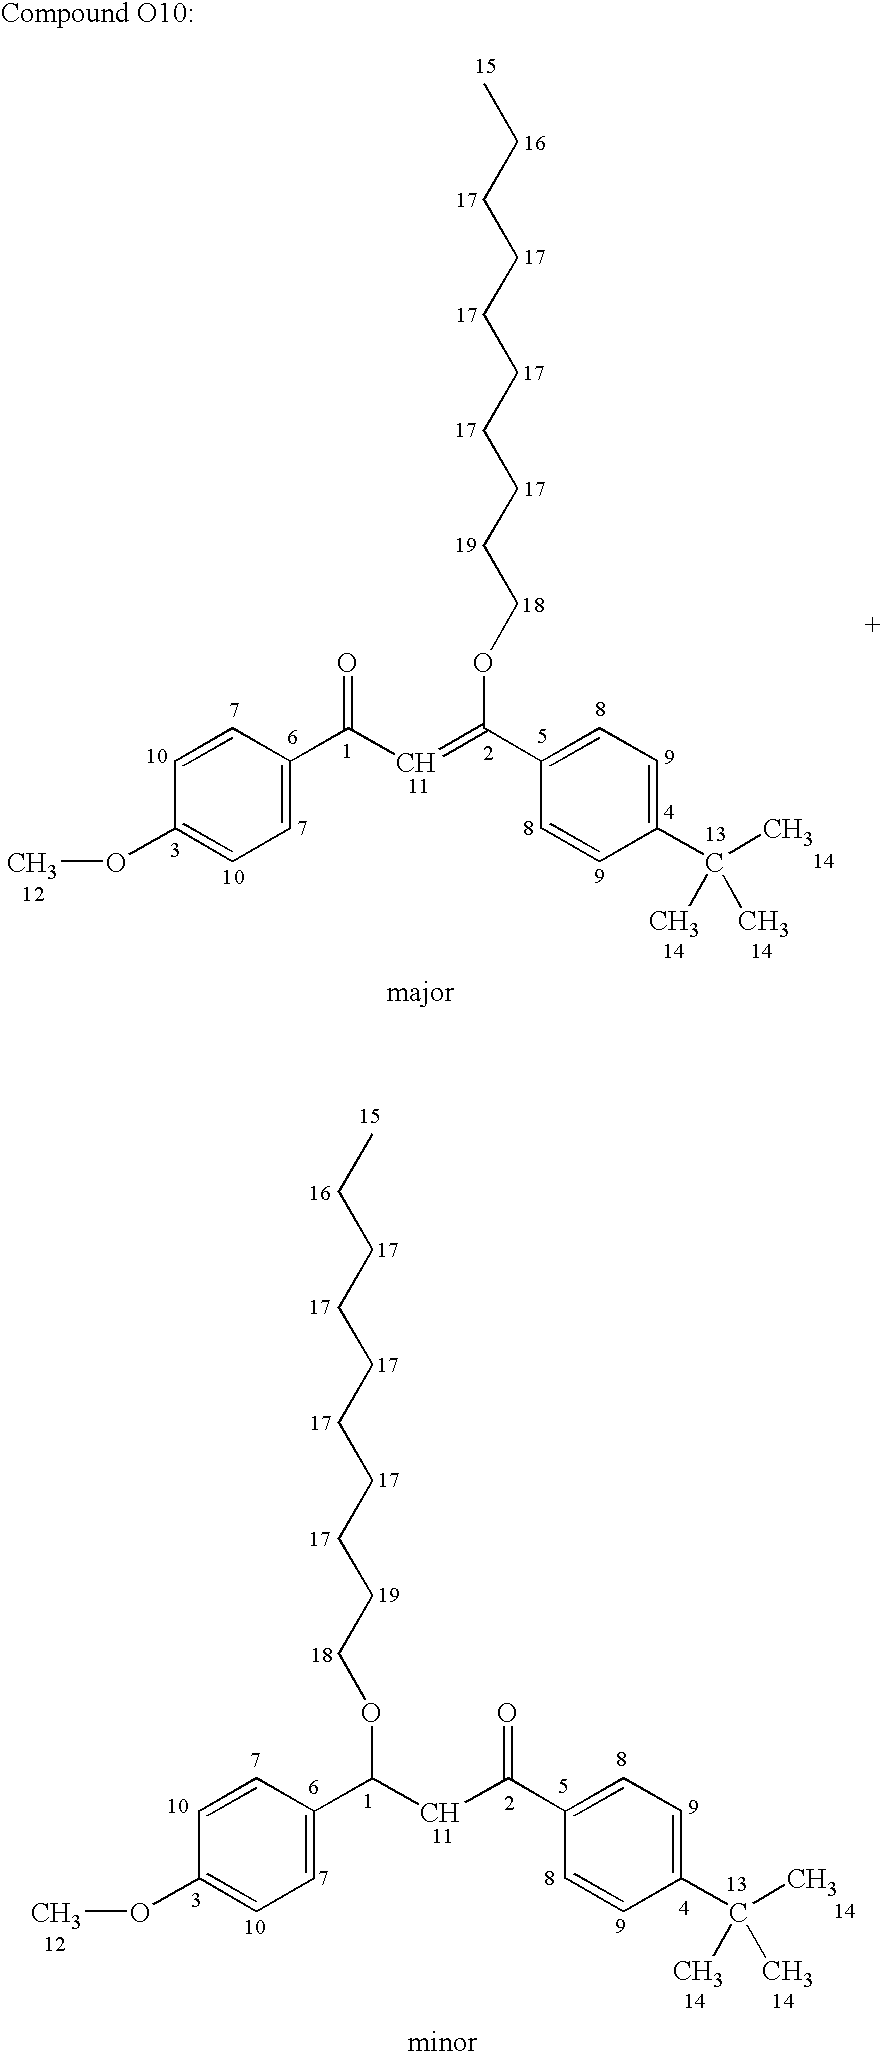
COC1=CC=C(C(C=C(C2=CC=C(C(C)(C)C)C=C2)OCCCCCCCCCC)=O)C=C1.COC1=CC=C(C(CC(C2=CC=C(C(C)(C)C)C=C2)=O)OCCCCCCCCCC)C=C1
